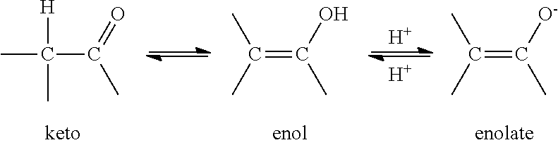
[H].[H].CC(C(=O)C)([H])C.C(=C(O)C)(C)C.C(=C([O-])C)(C)C
